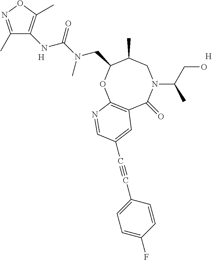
[H].[H].C12=C(OC(CN(C(=O)NC3=C(C)ON=C3C)C)C(C)CN(C(CO)C)C1=O)N=CC(C#CC1=CC=C(F)C=C1)=C2
